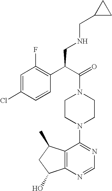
C(N1CCN(C2=NC=NC3=C2C(C)CC3O)CC1)(C(C1=C(F)C=C(Cl)C=C1)CNCC1CC1)=O
